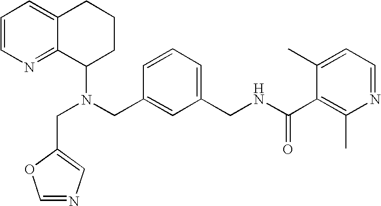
N(CC1=CC(CNC(C2=C(C)N=CC=C2C)=O)=CC=C1)(C1CCCC2=CC=CN=C12)CC1=CN=CO1
